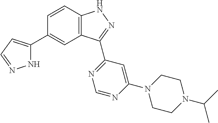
C1=CC2=C(C=C1C1=CC=NN1)C(C1=NC=NC(N3CCN(C(C)C)CC3)=C1)=NN2
